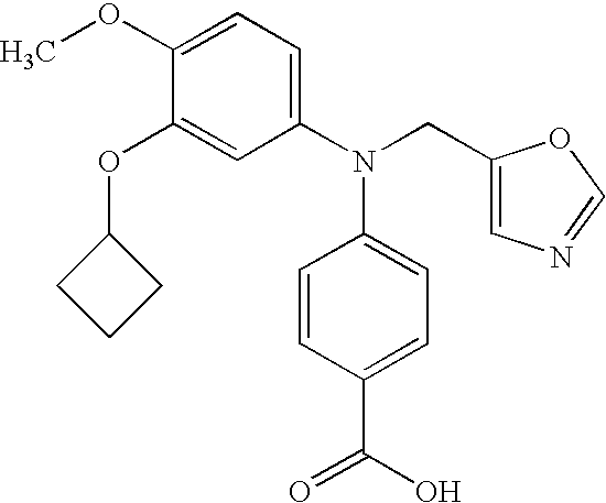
C1(OC)=CC=C(N(CC2=CN=CO2)C2=CC=C(C(O)=O)C=C2)C=C1OC1CCC1
